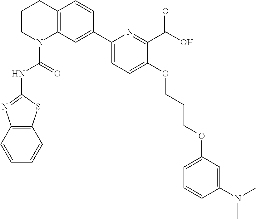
C1CN(C(=O)NC2=NC3=C(S2)C=CC=C3)C2=C(C1)C=CC(C1=CC=C(OCCCOC3=CC=CC(N(C)C)=C3)C(C(O)=O)=N1)=C2
